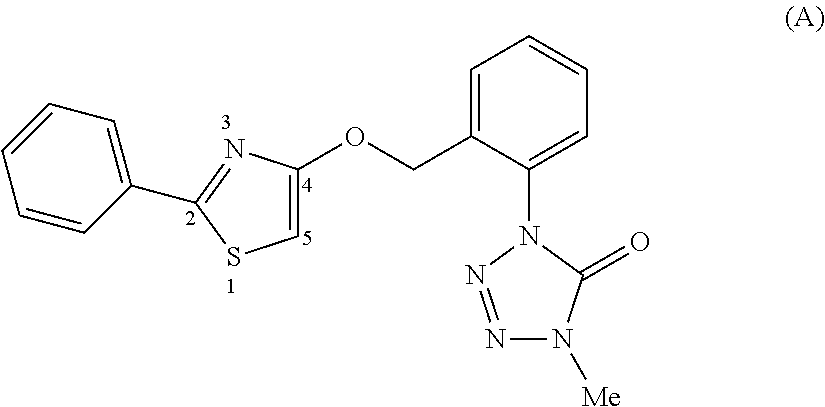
C1=C(COC2=CSC(C3=CC=CC=C3)=N2)C(N2N=NN([Me])C2=O)=CC=C1
